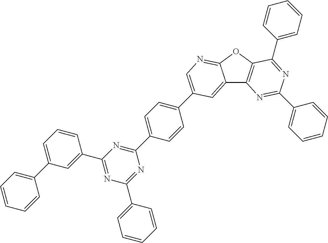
C1=C(C2=CC=CC=C2)C=C(C2=NC(C3=CC=CC=C3)=NC(C3=CC=C(C4=CN=C5C(=C4)C4=C(O5)C(C5=CC=CC=C5)=NC(C5=CC=CC=C5)=N4)C=C3)=N2)C=C1
